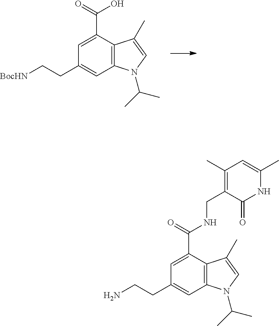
C1=C(C(=O)O)C2=C(C=C1CC[BocHN])N(C(C)C)C=C2C.C1=C(C(=O)NCC2=C(C)C=C(C)NC2=O)C2=C(C=C1CCN)N(C(C)C)C=C2C
